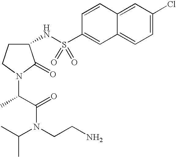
C12=CC(Cl)=CC=C1C=C(S(=O)(=O)NC1CCN(C(C)C(N(C(C)C)CCN)=O)C1=O)C=C2
